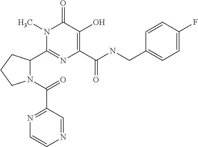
N1(C(=O)C2=NC=CN=C2)C(C2=NC(C(NCC3=CC=C(F)C=C3)=O)=C(O)C(=O)N2C)CCC1
